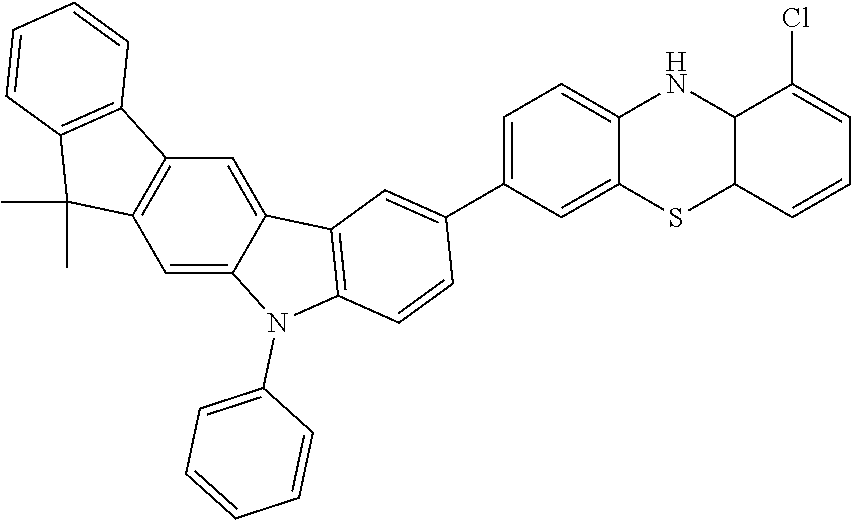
C1=C(C2=CC3=C(N(C4=CC=CC=C4)C4=CC5=C(C=C43)C3=C(C5(C)C)C=CC=C3)C=C2)C=C2C(=C1)NC1C(S2)C=CC=C1Cl
